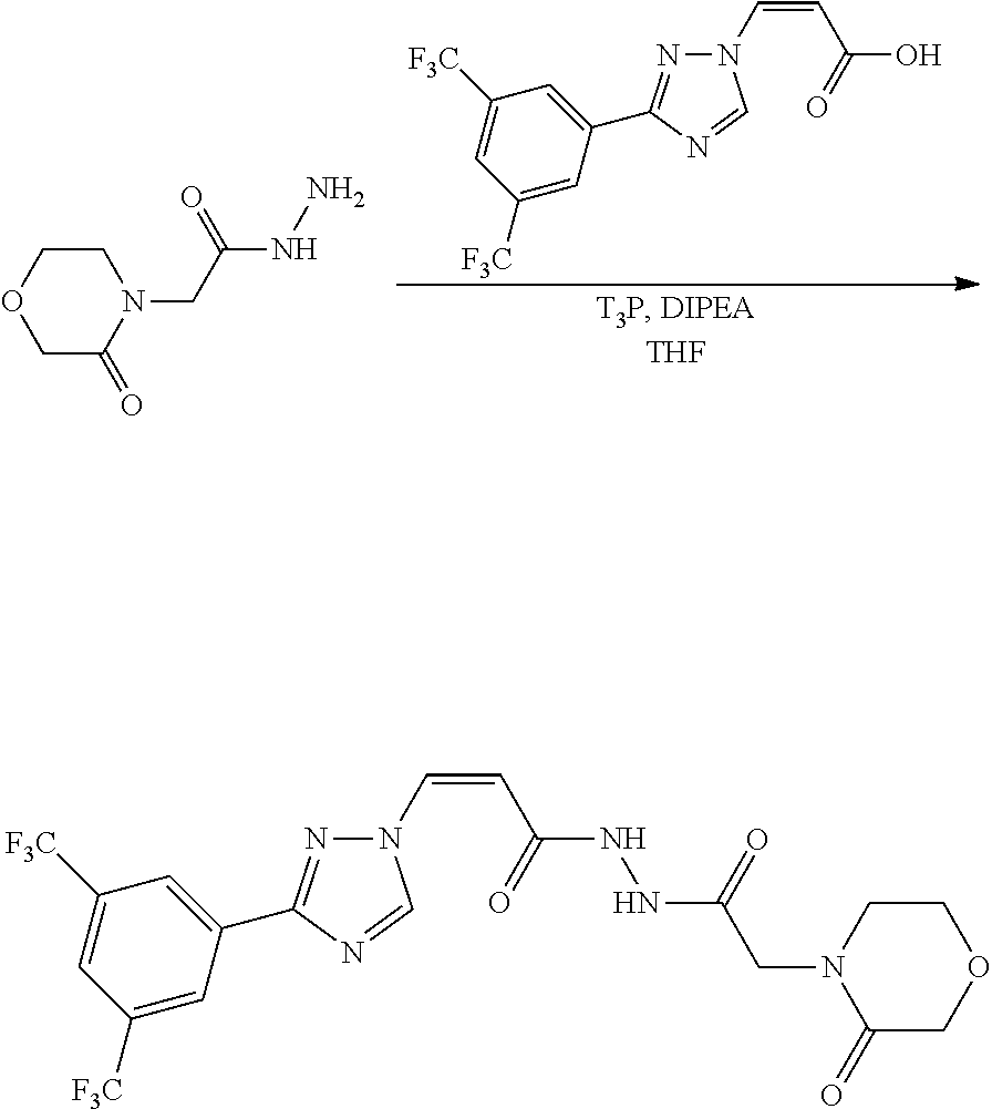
C1C(=O)N(CC(NN)=O)CCO1.OC(C=CN1N=C(C2=CC([F3C])=CC([F3C])=C2)N=C1)=O.C1(=O)COCCN1CC(=O)NNC(C=CN1N=C(C2=CC([F3C])=CC([F3C])=C2)N=C1)=O
